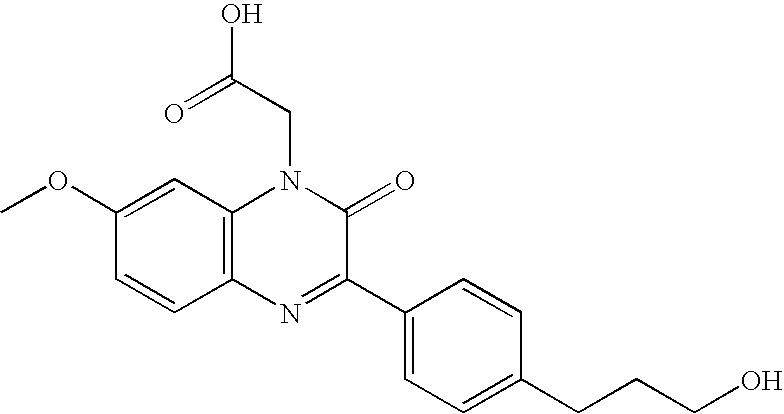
C12=C(C=C(OC)C=C1)N(CC(O)=O)C(=O)C(C1=CC=C(CCCO)C=C1)=N2
